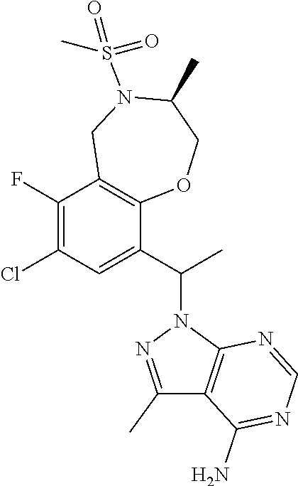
C1(F)=C(Cl)C=C(C(C)N2N=C(C)C3=C2N=CN=C3N)C2=C1CN(S(=O)(=O)C)C(C)CO2
